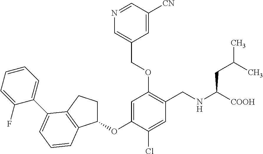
C1=C(OC2CCC3=C2C=CC=C3C2=CC=CC=C2F)C(Cl)=CC(CNC([COOH])CC(C)C)=C1OCC1=CN=CC([CN])=C1
